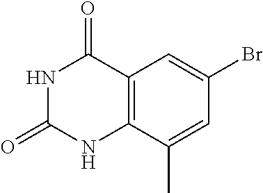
C12=C(C(C)=CC(Br)=C1)NC(=O)NC2=O
